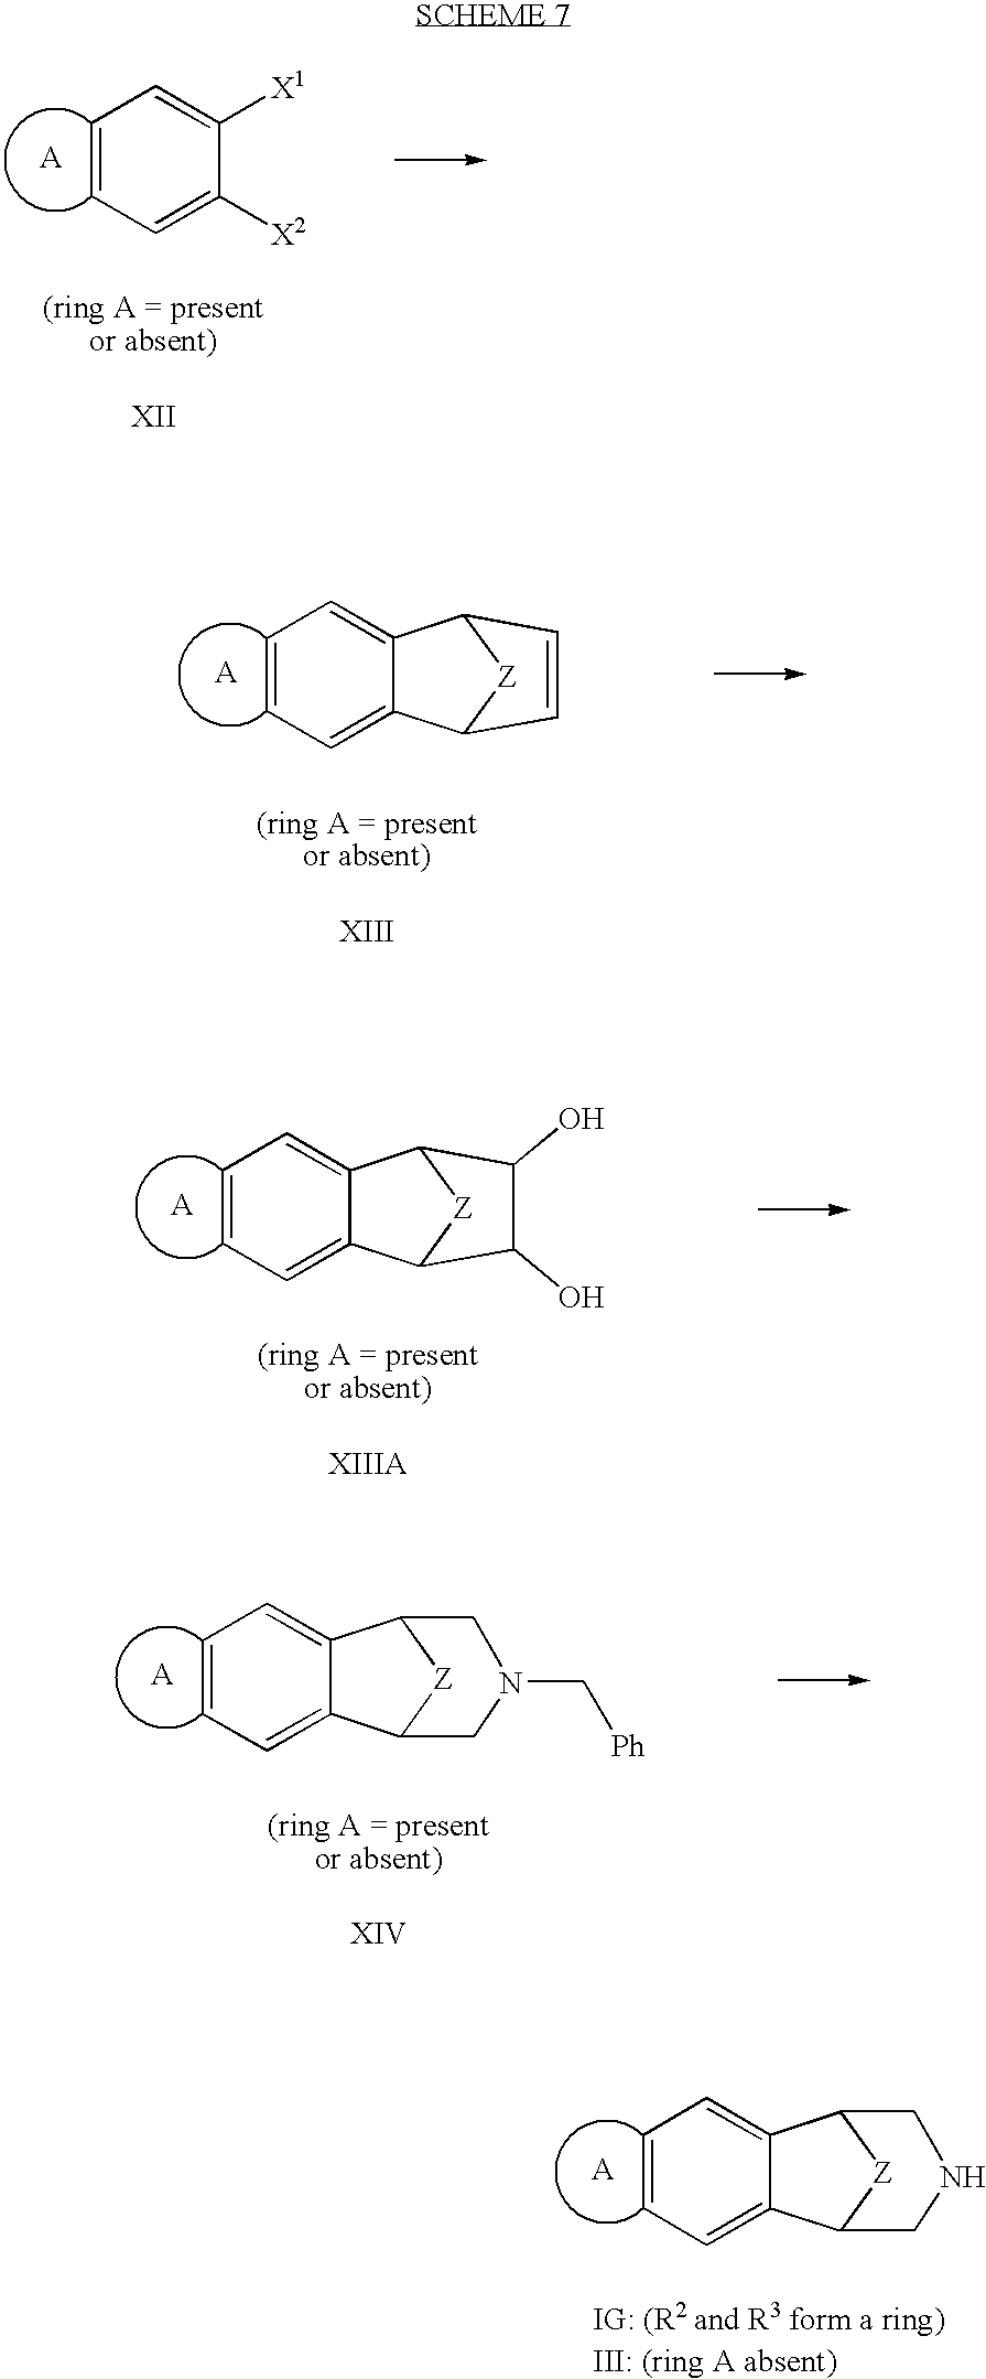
C1=CC=C([X2])C([X1])=C1.C1=CC=C2C(=C1)C1[Z]C2C=C1.C1=CC=C2C(=C1)C1[Z]C2C(O)C1O.C1=CC=C2C(=C1)C1[Z]C2CN(C[Ph])C1.C1=CC=C2C(=C1)C1[Z]C2CNC1
